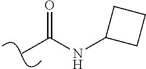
C(C)(NC1CCC1)=O
